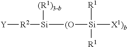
[Y][R2][Si]([(O][Si]([X1)b])([R1])[R1])[(R1)3-b]
